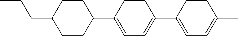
C1CC(C2=CC=C(C3=CC=C(C)C=C3)C=C2)CCC1CCC
